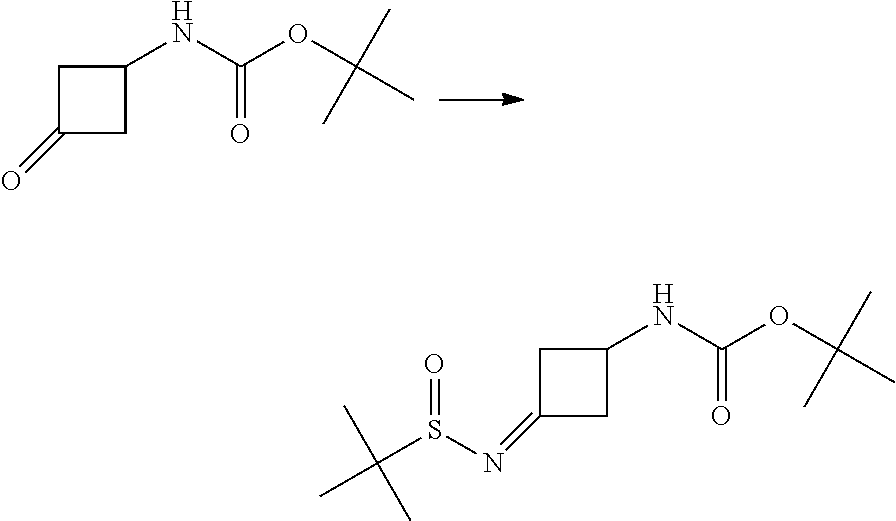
C1C(=O)CC1NC(OC(C)(C)C)=O.C1C(=NS(C(C)(C)C)=O)CC1NC(OC(C)(C)C)=O
